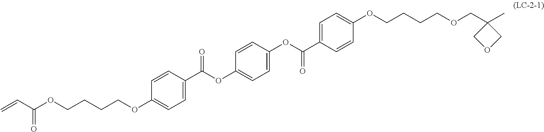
C=CC(OCCCCOC1=CC=C(C(=O)OC2=CC=C(OC(=O)C3=CC=C(OCCCCOCC4(C)COC4)C=C3)C=C2)C=C1)=O
